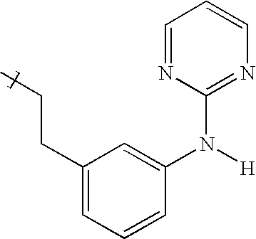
C(CC)C1=CC=CC(N(C2=NC=CC=N2)[H])=C1
